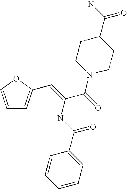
C1=COC(C=C(C(N2CCC(C(N)=O)CC2)=O)NC(C2=CC=CC=C2)=O)=C1
